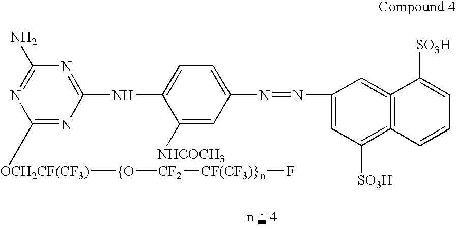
C1([OCH2CF(CF3)][{O][CF2][CF(CF3)}n]F)=NC(NC2=CC=C(N=NC3=CC([SO3H])=C4=C(=C3)C([SO3H])=CC=C4)C=C2[NHCOCH3])=NC(N)=N1
